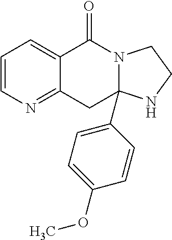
C1=CN=C2C(=C1)C(=O)N1C(C3=CC=C(OC)C=C3)(C2)NCC1
